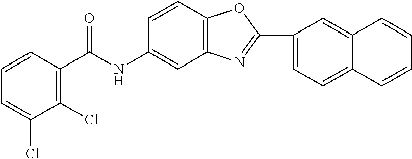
C1=CC(C(NC2=CC3=C(C=C2)OC(C2=CC=C4C(=C2)C=CC=C4)=N3)=O)=C(Cl)C(Cl)=C1
